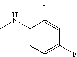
C1(NC)=CC=C(F)C=C1F
